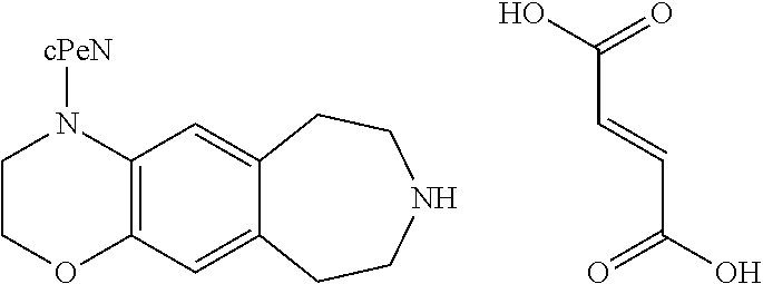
OC(=O)C=CC(O)=O.C1COC2=C(N1[cPeN])C=C1C(=C2)CCNCC1
